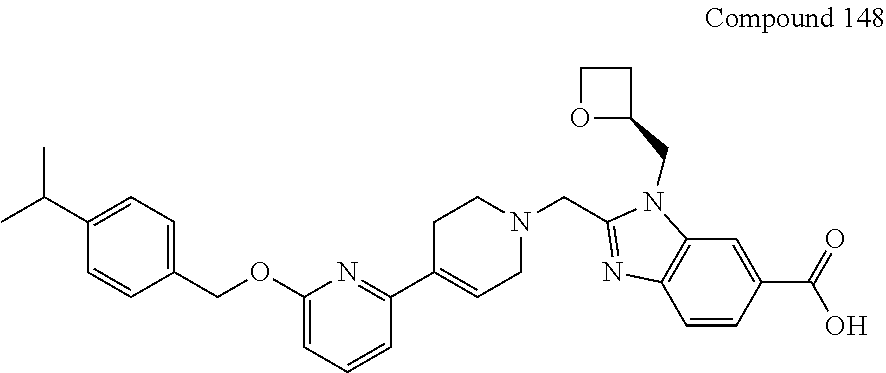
C1(C(C)C)=CC=C(COC2=CC=CC(C3=CCN(CC4=NC5=C(N4CC4CCO4)C=C(C(=O)O)C=C5)CC3)=N2)C=C1
